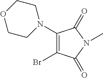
C1(N2CCOCC2)=C(Br)C(=O)N(C)C1=O
